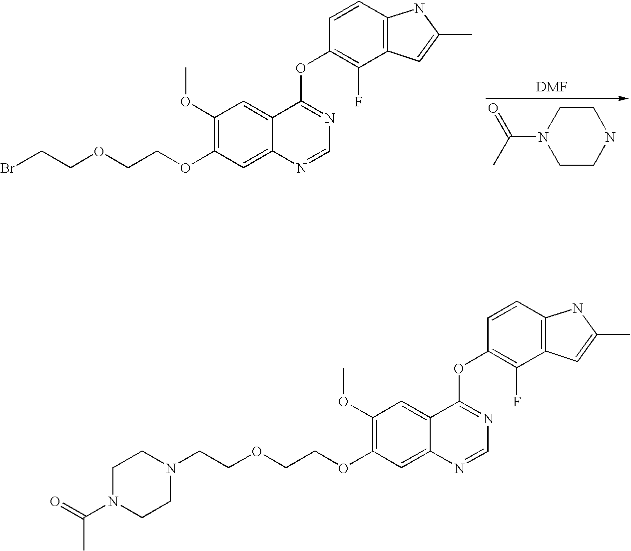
C1N(C(C)=O)CCNC1.C1(OC)=C(OCCOCCBr)C=C2C(=C1)C(OC1=C(F)C3=C(C=C1)NC(C)=C3)=NC=N2.C1(OC)=C(OCCOCCN2CCN(C(C)=O)CC2)C=C2C(=C1)C(OC1=C(F)C3=C(C=C1)NC(C)=C3)=NC=N2
